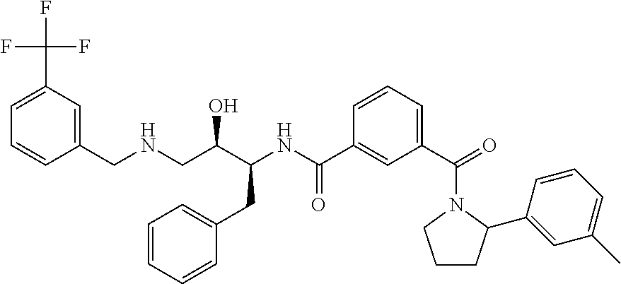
C1(CNCC(C(CC2=CC=CC=C2)NC(=O)C2=CC(C(N3CCCC3C3=CC(C)=CC=C3)=O)=CC=C2)O)=CC(C(F)(F)F)=CC=C1
